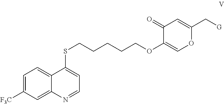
C1=C([F3C])C=C2C(=C1)C(SCCCCCOC1=COC(C[G])=CC1=O)=CC=N2
